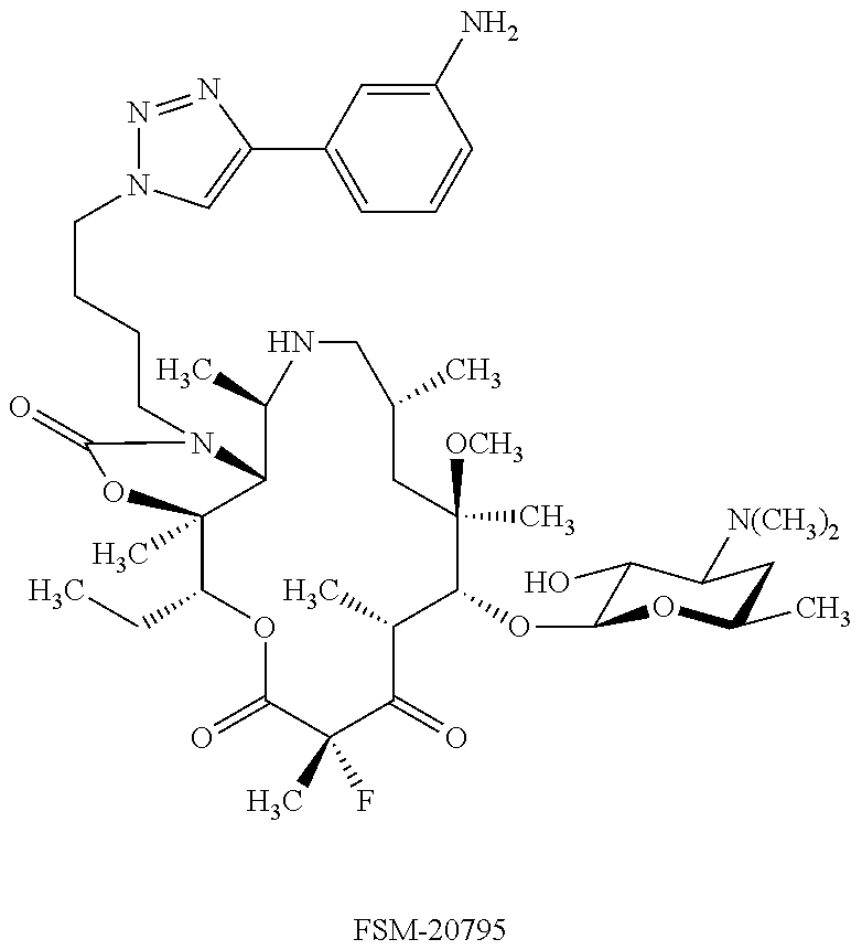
[FSM-20795].C1(CC)C2(C)C(N(CCCCN3N=NC(C4=CC=CC(N)=C4)=C3)C(=O)O2)C(C)NCC(C)CC([OCH3])(C)C(OC2C(O)C([N(CH3)2])CC(C)O2)C(C)C(=O)C(C)(F)C(=O)O1
